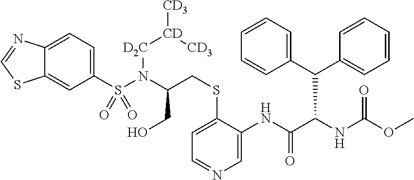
C1(S(N(C(CO)CSC2=CC=NC=C2NC(C(NC(OC)=O)C(C2=CC=CC=C2)C2=CC=CC=C2)=O)[D2C][CD]([CD3])[CD3])(=O)=O)=CC=C2C(=C1)SC=N2
